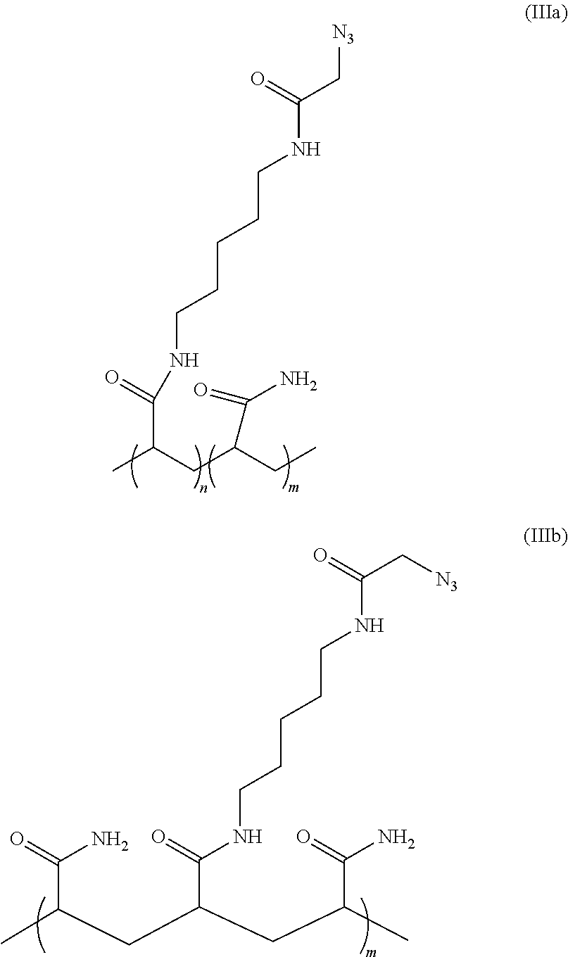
CC(CC(CC)C(N)=O)C(=O)NCCCCCNC(C[N3])=O.CC(CC(C(=O)NCCCCCNC(C[N3])=O)CC(C)C(=O)N)C(=O)N
